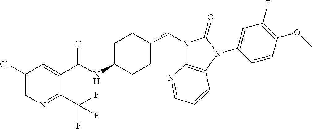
C1(Cl)=CN=C(C(F)(F)F)C(C(NC2CCC(CN3C4=C(N(C5=CC(F)=C(OC)C=C5)C3=O)C=CC=N4)CC2)=O)=C1
